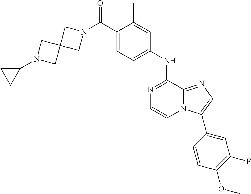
C1(C)=CC(NC2=NC=CN3C2=NC=C3C2=CC(F)=C(OC)C=C2)=CC=C1C(N1CC2(C1)CN(C1CC1)C2)=O
